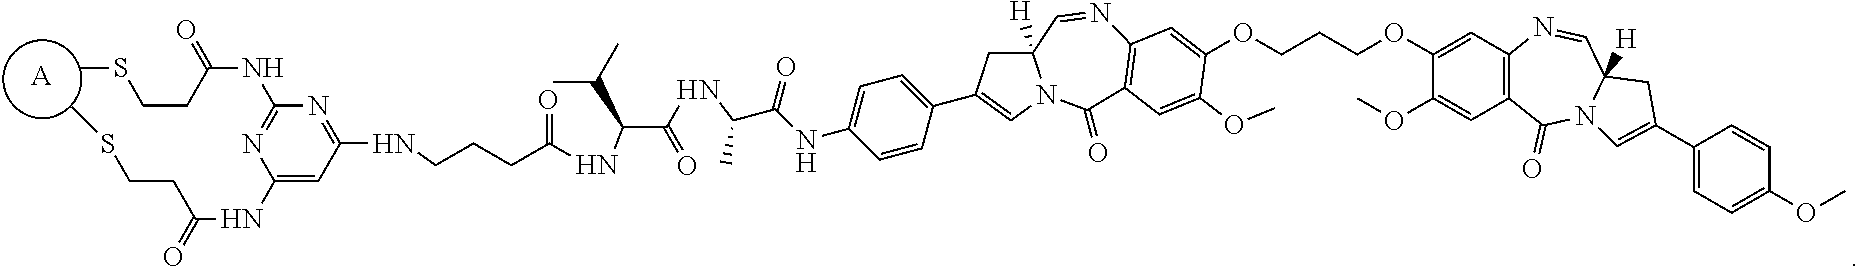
[A].CSCCC(NC1=NC(NC(=O)CCSC)=CC(NCCCC(=O)NC(C(=O)NC(C(NC2=CC=C(C3=CN4C([H])(C3)C=NC3=C(C4=O)C=C(OC)C(OCCCOC4=CC5=C(C=C4OC)C(=O)N4C([H])(C=N5)CC(C5=CC=C(OC)C=C5)=C4)=C3)C=C2)=O)C)C(C)C)=N1)=O
